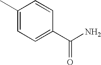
C1(C)=CC=C(C(=O)N)C=C1
